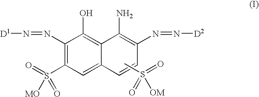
CS(=O)(=O)[OM].C1(N=N[D1])=C(S(=O)([MO])=O)C=C2C(=C1O)C(N)=C(N=N[D2])C=C2
